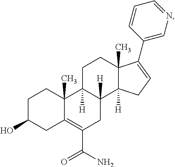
C1C2([H])C([H])(C3([H])C(C)(C1)C(C1=CN=CC=C1)=CC3)CC(C(N)=O)=C1C2(C)CCC(O)C1
